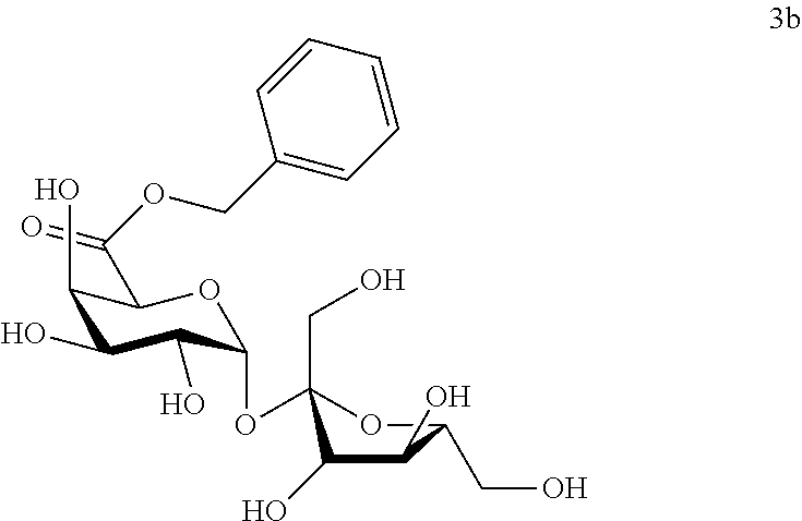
C1(O)C(O)C(OC2(CO)OC(CO)C(O)C2O)OC(C(OCC2=CC=CC=C2)=O)C1O
